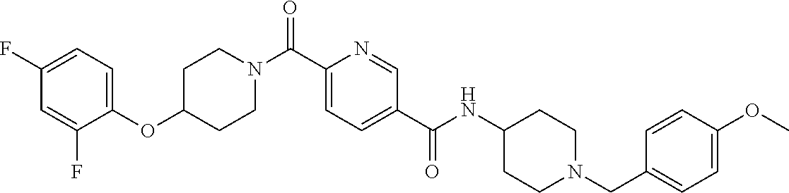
N(C(C1=CC=C(C(=O)N2CCC(OC3=CC=C(F)C=C3F)CC2)N=C1)=O)C1CCN(CC2=CC=C(OC)C=C2)CC1
